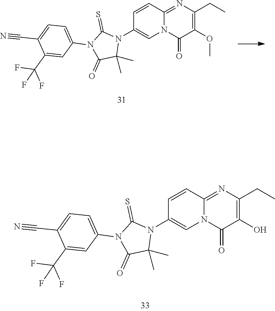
C1=CC2=NC(CC)=C(O)C(=O)N2C=C1N1C(=S)N(C2=CC=C(C#N)C(C(F)(F)F)=C2)C(=O)C1(C)C.C1=CC2=NC(CC)=C(OC)C(=O)N2C=C1N1C(=S)N(C2=CC=C(C#N)C(C(F)(F)F)=C2)C(=O)C1(C)C
